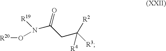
N(C(CC([R3])([R2])[R4])=O)([R19])O[R20]
